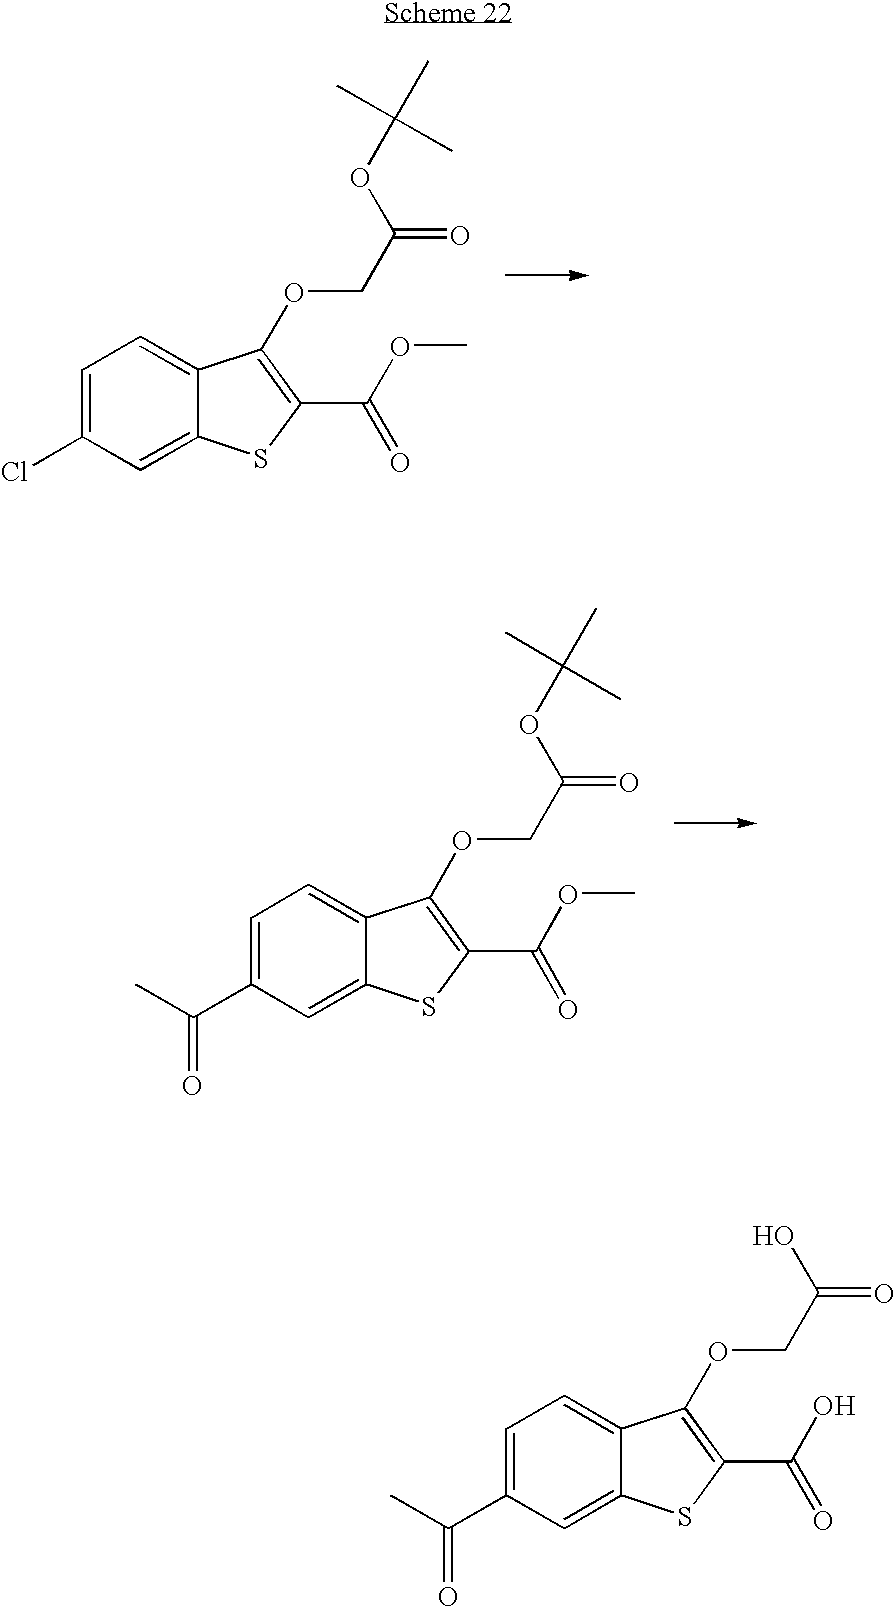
ClC1=CC=C2C(=C1)SC(C(OC)=O)=C2OCC(=O)OC(C)(C)C.C(C1=CC=C2C(=C1)SC(C(OC)=O)=C2OCC(=O)OC(C)(C)C)(C)=O.C(C1=CC=C2C(=C1)SC(C(O)=O)=C2OCC(=O)O)(C)=O
